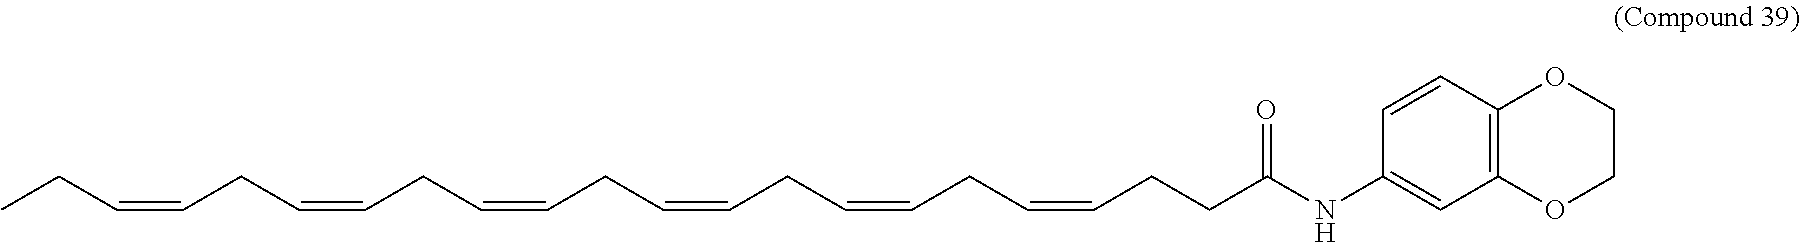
CCC=CCC=CCC=CCC=CCC=CCC=CCCC(NC1=CC2=C(C=C1)OCCO2)=O
